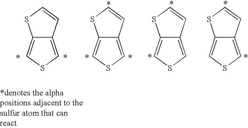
C1=C2C(=CS1)C=CS2.C1=C2C(=CS1)C=CS2.C1=C2C(=CS1)C=CS2.C1=C2C(=CS1)C=CS2
